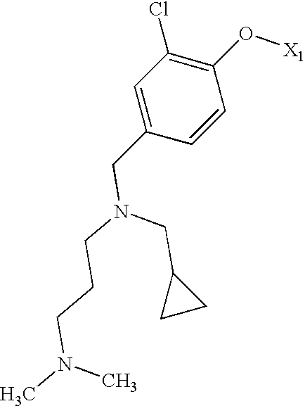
C1=C(CN(CCCN(C)C)CC2CC2)C=CC(O[X1])=C1Cl
